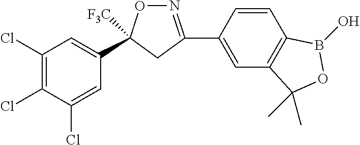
[F3C]C1(C2=CC(Cl)=C(Cl)C(Cl)=C2)ON=C(C2=CC3=C(C=C2)B(O)OC3(C)C)C1
